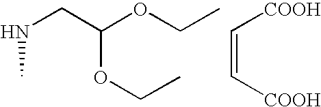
N(CC(OCC)OCC)C.C(=C[COOH])[COOH]
